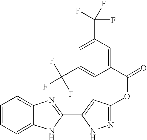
C1=CC=C2C(=C1)N=C(C1=CC(OC(=O)C3=CC(C(F)(F)F)=CC(C(F)(F)F)=C3)=NN1)N2
